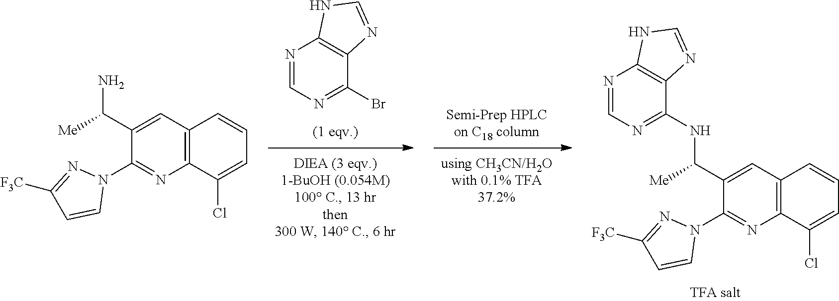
C12=C(C=CC=C1Cl)C=C(C([Me])N)C(N1N=C([F3C])C=C1)=N2.C12=C(C=CC=C1Cl)C=C(C([Me])NC1=NC=NC3=C1N=CN3)C(N1N=C([F3C])C=C1)=N2.N1=CN=C(Br)C2=C1NC=N2
